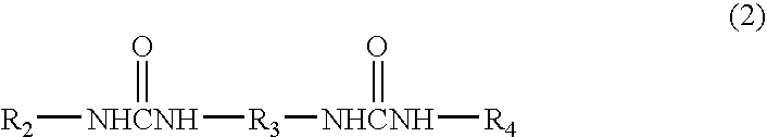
[NHCNH]([R3][NHCNH](=O)[R4])([R2])=O
